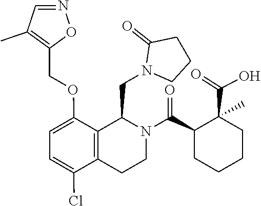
C1CN(CC2C3=C(CCN2C(C2CCCCC2(C(=O)O)C)=O)C(Cl)=CC=C3OCC2=C(C)C=NO2)C(=O)C1
